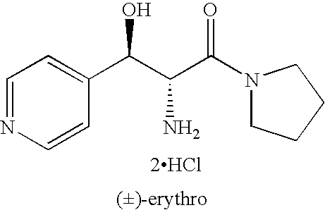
[2HCl].C(C(C(N1CCCC1)=O)N)(O)C1=CC=NC=C1
